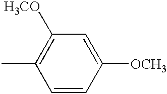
CC1=C([H3CO])C=C([OCH3])C=C1
